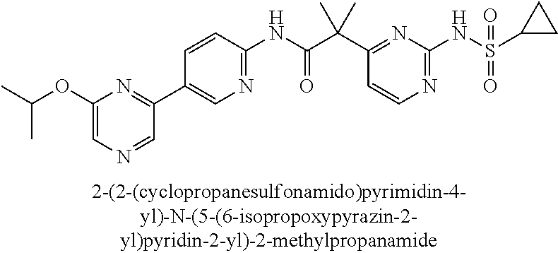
N1=C(NS(=O)(=O)C2CC2)N=C(C(C(NC2=NC=C(C3=NC(OC(C)C)=CN=C3)C=C2)=O)(C)C)C=C1
